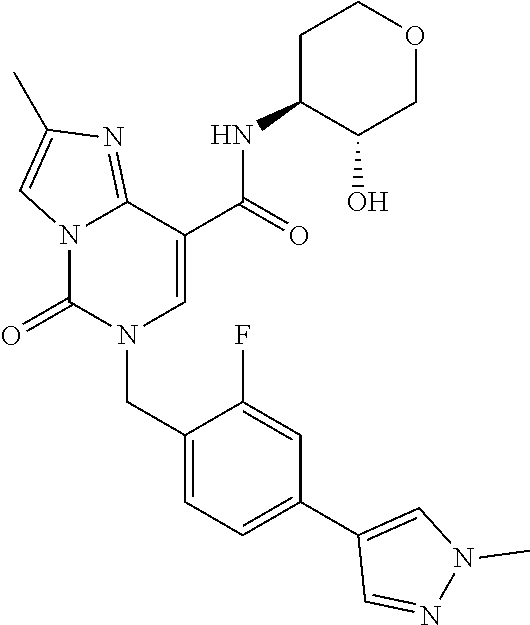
C12=NC(C)=CN1C(=O)N(CC1=CC=C(C3=CN(C)N=C3)C=C1F)C=C2C(NC1C(O)COCC1)=O
